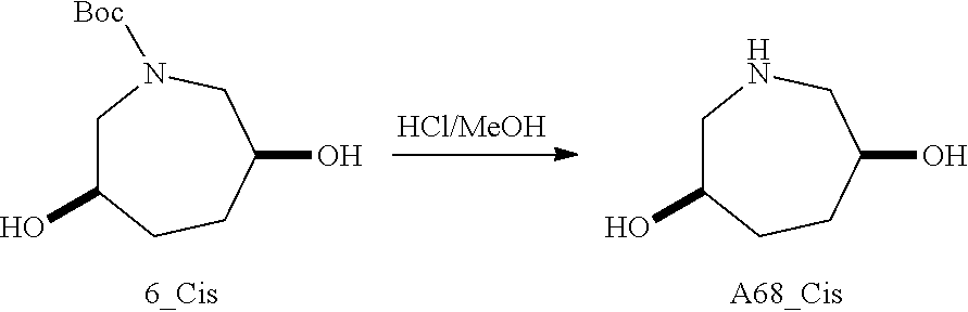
C1C(O)CCC(O)CN1.C1C(O)CCC(O)CN1[Boc]
